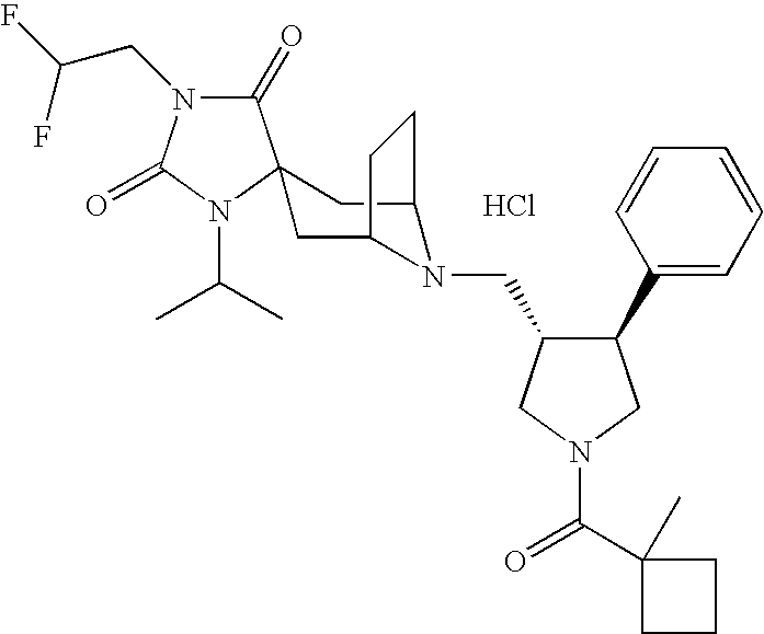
Cl.C1(=O)N(CC(F)F)C(=O)N(C(C)C)C12CC1N(CC3C(C4=CC=CC=C4)CN(C(=O)C4(C)CCC4)C3)C(C2)CC1
